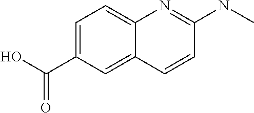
C1=C(C(O)=O)C=C2C(=C1)N=C(NC)C=C2
